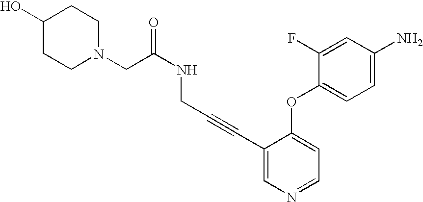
C1(O)CCN(CC(NCC#CC2=CN=CC=C2OC2=CC=C(N)C=C2F)=O)CC1
